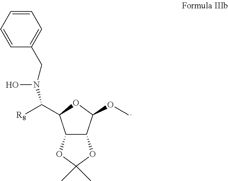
C12C(C(OC)OC1C([R8])N(O)CC1=CC=CC=C1)OC(C)(C)O2
